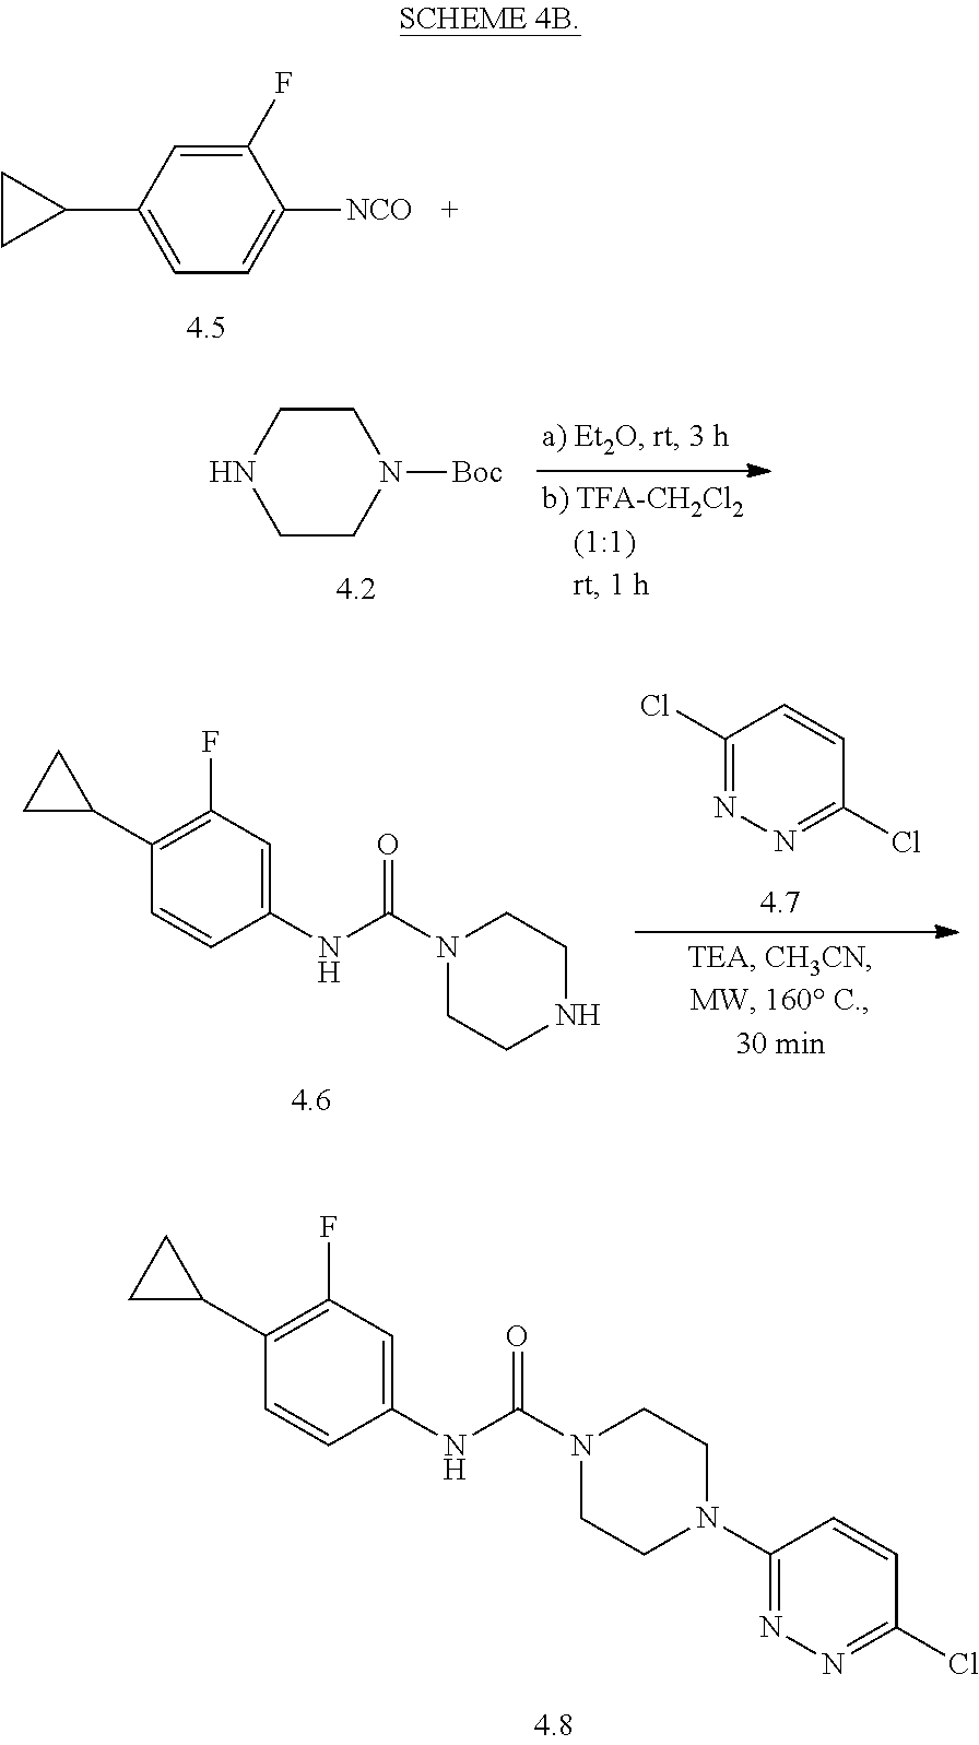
C1(NC(=O)N2CCN(C3=NN=C(Cl)C=C3)CC2)=CC(F)=C(C2CC2)C=C1.C1(F)=CC(C2CC2)=CC=C1[NCO].C1CNCCN1[Boc].C1(Cl)=NN=C(Cl)C=C1.C1(NC(=O)N2CCNCC2)=CC(F)=C(C2CC2)C=C1
